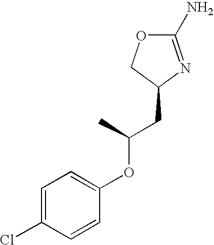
O1C(N)=NC(CC(OC2=CC=C(Cl)C=C2)C)C1
